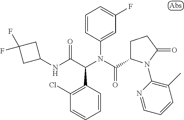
C1=CC(N(C(=O)C2CCC(=O)N2C2=C(C)C=CC=N2)C(C(NC2CC(F)(F)C2)=O)C2=C(Cl)C=CC=C2)=CC(F)=C1
